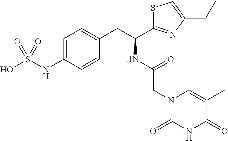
C(CC1=CC=C(NS(O)(=O)=O)C=C1)(NC(=O)CN1C(=O)NC(=O)C(C)=C1)C1=NC(CC)=CS1
